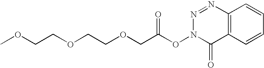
COCCOCCOCC(ON1C(=O)C2=C(N=N1)C=CC=C2)=O
